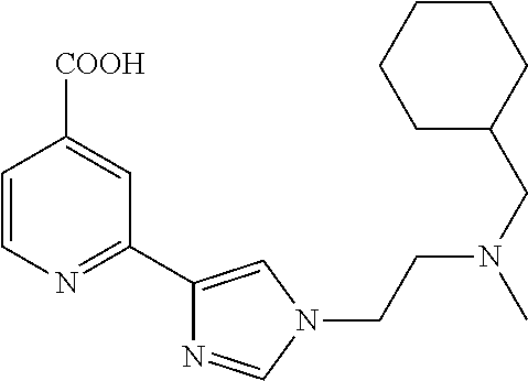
C1=CN=C(C2=CN(CCN(CC3CCCCC3)C)C=N2)C=C1[COOH]
